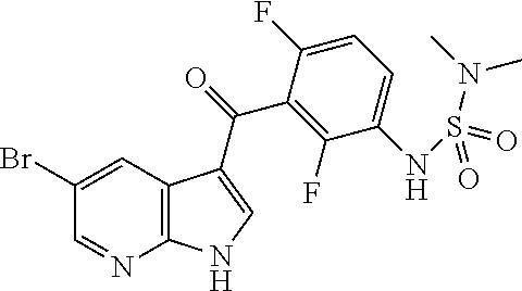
C12=C(C=C(Br)C=N1)C(C(=O)C1=C(F)C(NS(=O)(N(C)C)=O)=CC=C1F)=CN2
